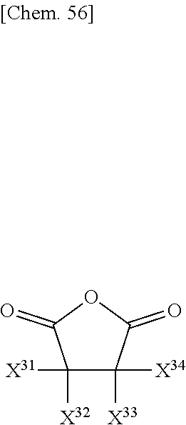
C1([X32])([X31])C([X33])([X34])C(=O)OC1=O
